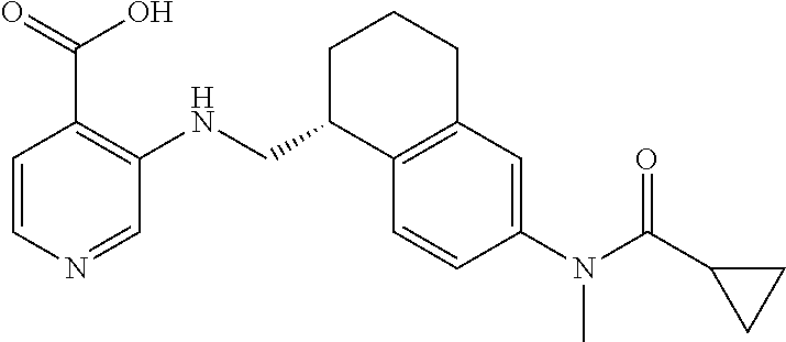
C1=CN=CC(NCC2C3=C(CCC2)C=C(N(C(C2CC2)=O)C)C=C3)=C1C(=O)O
